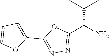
C1(C2=NN=C(C(N)C(C)C)O2)=CC=CO1
